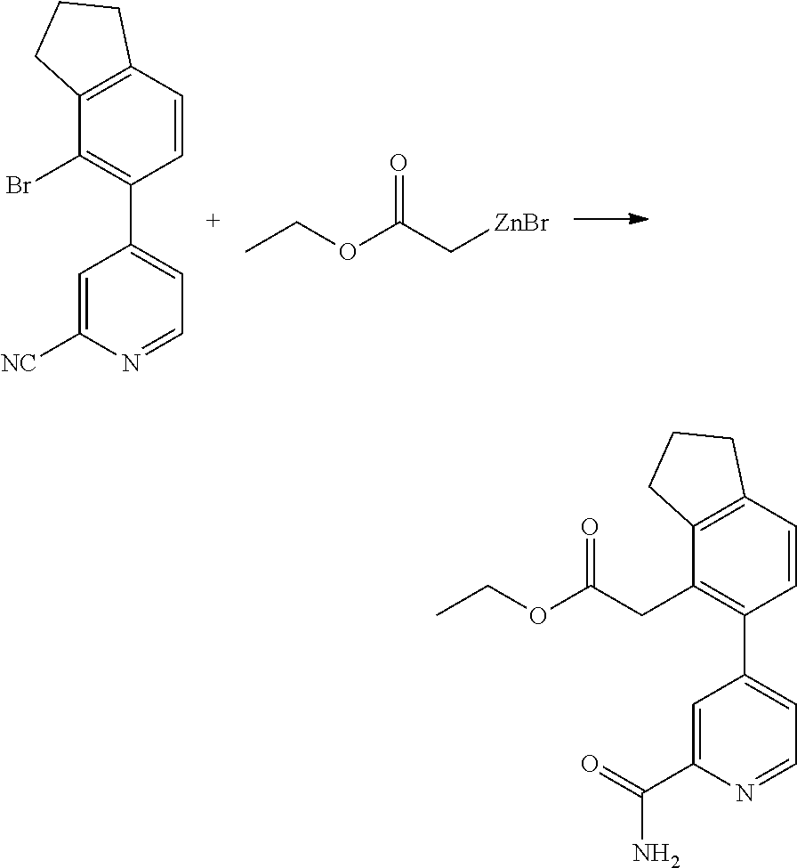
C1=CC2=C(C(Br)=C1C1=CC=NC([NC])=C1)CCC2.[ZnBr]CC(OCC)=O.C1=CC2=C(C(CC(OCC)=O)=C1C1=CC=NC(C(=O)N)=C1)CCC2
